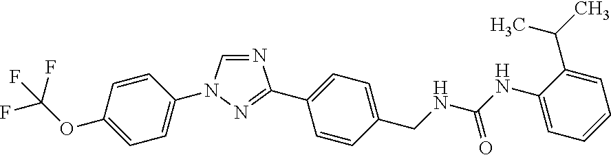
C1=C(OC(F)(F)F)C=CC(N2C=NC(C3=CC=C(CNC(NC4=CC=CC=C4C(C)C)=O)C=C3)=N2)=C1
